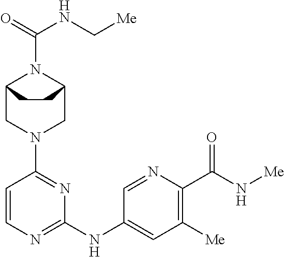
C12CN(C3=NC(NC4=CC([Me])=C(C(N[Me])=O)N=C4)=NC=C3)CC(N1C(=O)NC[Me])CC2
